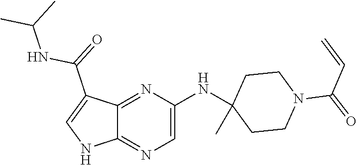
C12=NC(NC3(C)CCN(C(=O)C=C)CC3)=CN=C1NC=C2C(=O)NC(C)C
